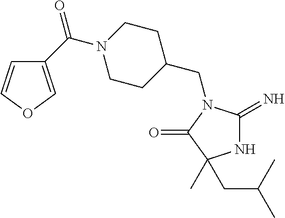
N1C(=N)N(CC2CCN(C(C3=COC=C3)=O)CC2)C(=O)C1(C)CC(C)C
